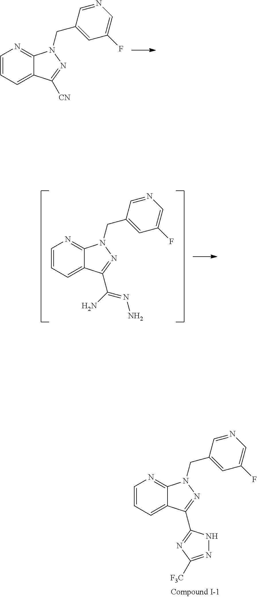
C12=NC=CC=C1C([CN])=NN2CC1=CC(F)=CN=C1.C12=NC=CC=C1C(C(N)=NN)=NN2CC1=CC(F)=CN=C1.C12=NC=CC=C1C(C1=NC([F3C])=NN1)=NN2CC1=CC(F)=CN=C1
